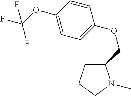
C1(COC2=CC=C(OC(F)(F)F)C=C2)CCCN1C
